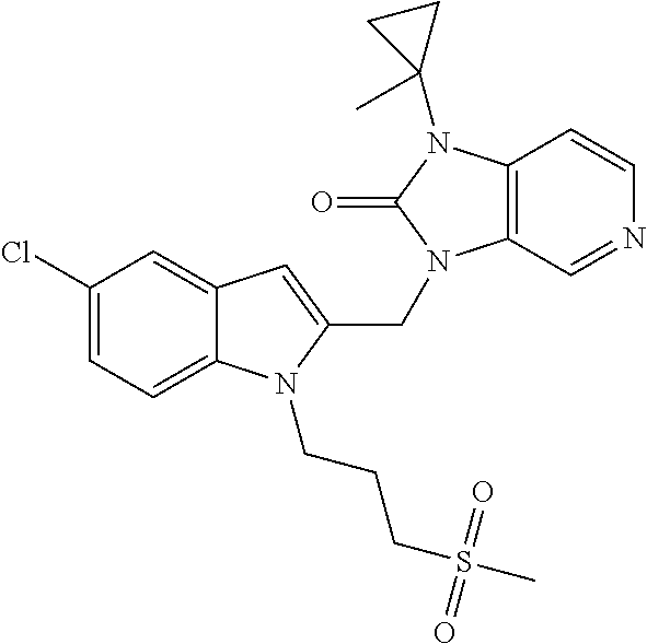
C12=CC(Cl)=CC=C1N(CCCS(=O)(=O)C)C(CN1C3=C(N(C4(C)CC4)C1=O)C=CN=C3)=C2
